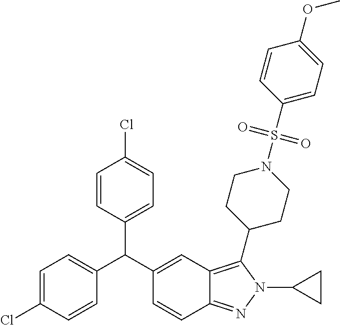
C1=C(Cl)C=CC(C(C2=CC3=C(C4CCN(S(C5=CC=C(OC)C=C5)(=O)=O)CC4)N(C4CC4)N=C3C=C2)C2=CC=C(Cl)C=C2)=C1
